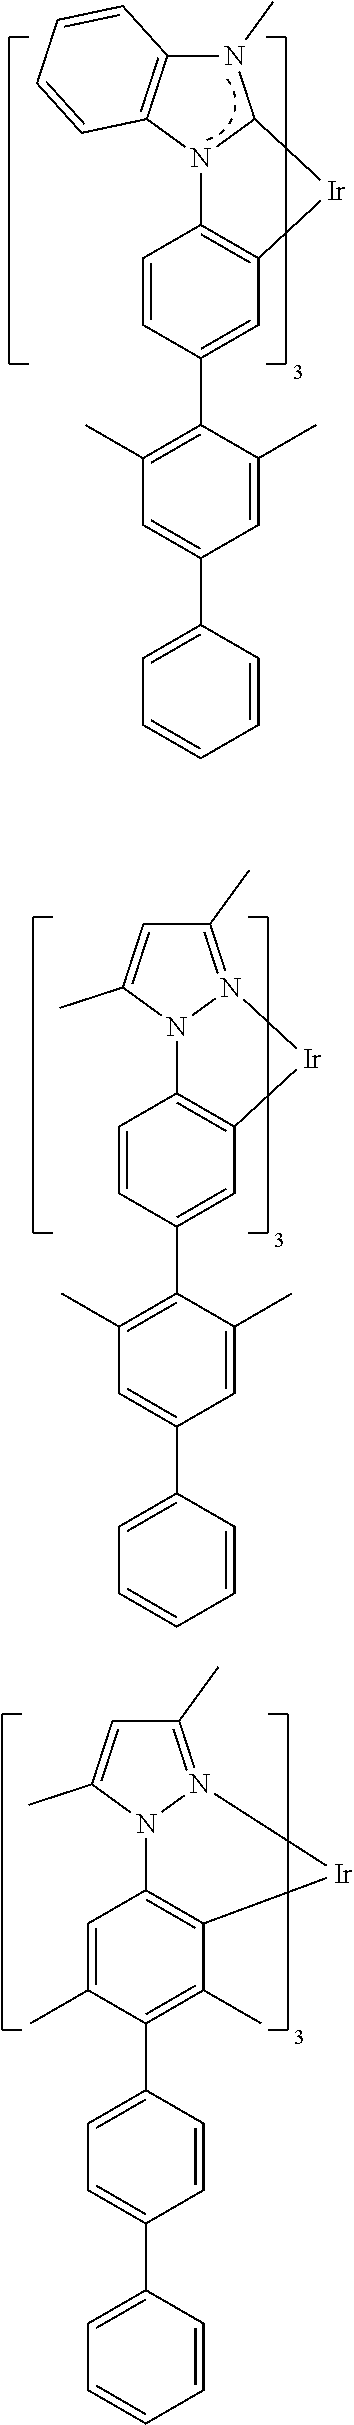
C1=CC(C2=C(C)C=C(C3=CC=CC=C3)C=C2C)=CC2=C1N1C(N(C)C3=C1C=CC=C3)[Ir]2.C1=CC(C2=C(C)C=C(C3=CC=CC=C3)C=C2C)=CC2=C1N1N(=C(C)C=C1C)[Ir]2.C1=C(C)C(C2=CC=C(C3=CC=CC=C3)C=C2)=C(C)C2=C1N1N(=C(C)C=C1C)[Ir]2
